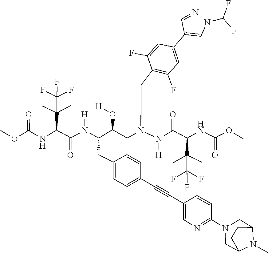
N1(C2=NC=C(C#CC3=CC=C(CC(N([H])C(C(NC(=O)OC)C(C)(C(F)(F)F)C)=O)C(O[H])CN(N([H])C(C(C(C(F)(F)F)(C)C)NC(=O)OC)=O)CC4=C(F)C=C(C(=CNC(F)F)C=N)C=C4F)C=C3)C=C2)CC2CCC(C1)N2C
